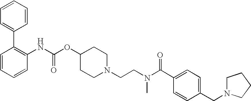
C1=CC=CC=C1C1=C(NC(OC2CCN(CCN(C(=O)C3=CC=C(CN4CCCC4)C=C3)C)CC2)=O)C=CC=C1
